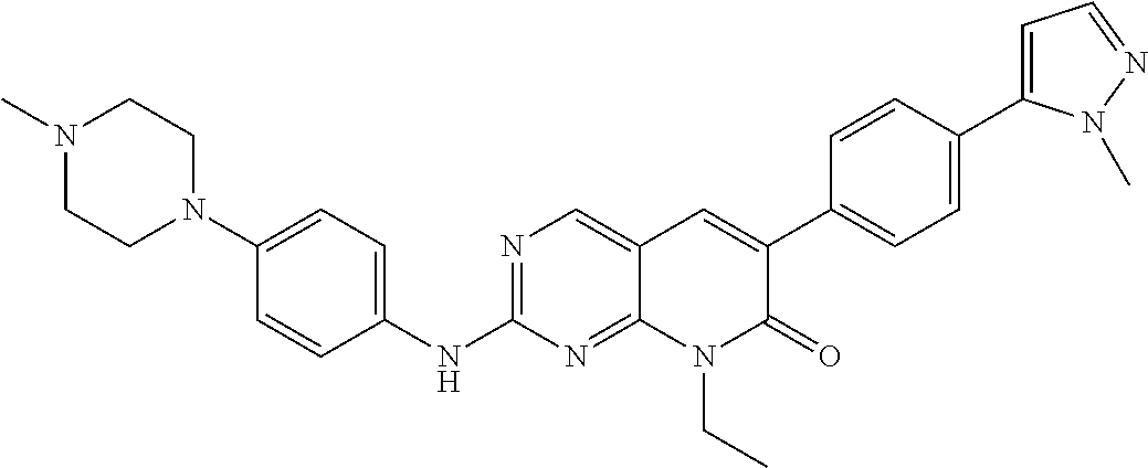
N1(C)CCN(C2=CC=C(NC3=NC=C4C(=N3)N(CC)C(=O)C(C3=CC=C(C5=CC=NN5C)C=C3)=C4)C=C2)CC1
